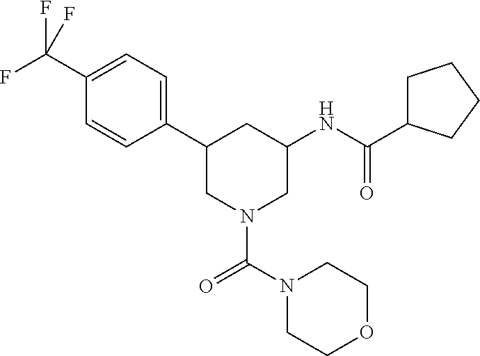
C1(C2CN(C(=O)N3CCOCC3)CC(NC(=O)C3CCCC3)C2)=CC=C(C(F)(F)F)C=C1
